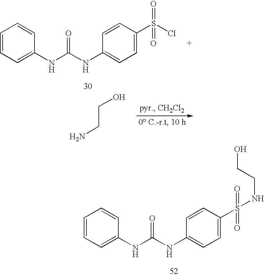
C1=CC(S(Cl)(=O)=O)=CC=C1NC(NC1=CC=CC=C1)=O.NCCO.C1=CC(S(NCCO)(=O)=O)=CC=C1NC(NC1=CC=CC=C1)=O
